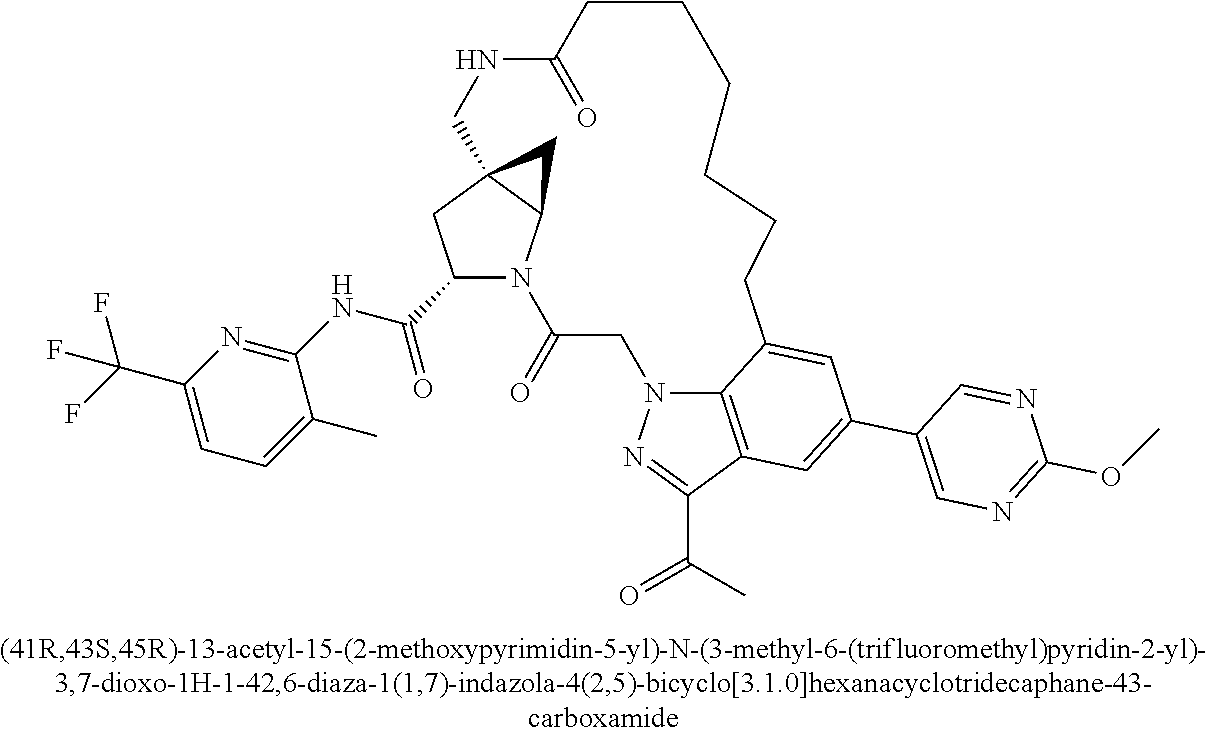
C1(C(NC2=NC(C(F)(F)F)=CC=C2C)=O)N2C3C(C1)(C3)CNC(=O)CCCCCCC1=CC(C3=CN=C(OC)N=C3)=CC3=C1N(CC2=O)N=C3C(=O)C
